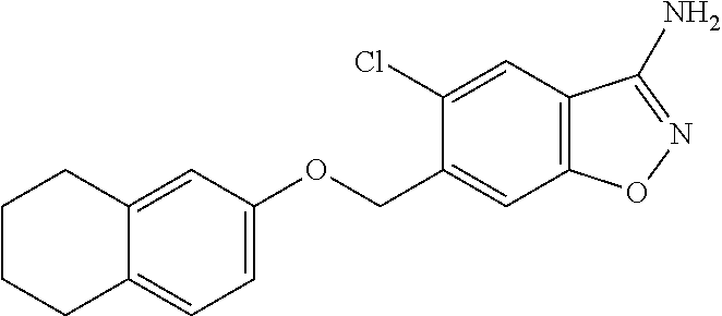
C1=C(OCC2=CC3=C(C=C2Cl)C(N)=NO3)C=C2C(=C1)CCCC2
